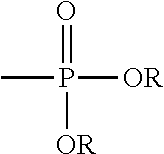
CP([OR])(=O)[OR]
